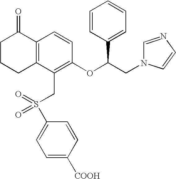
C12=C(C(CS(C3=CC=C([COOH])C=C3)(=O)=O)=C(OC(CN3C=NC=C3)C3=CC=CC=C3)C=C1)CCCC2=O
